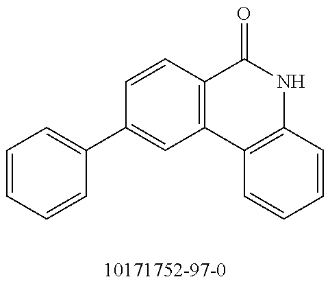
C1=CC2=C(C=C1C1=CC=CC=C1)C1=C(NC2=O)C=CC=C1
